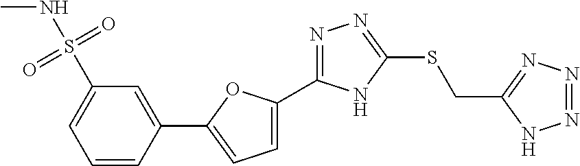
C1(S(NC)(=O)=O)=CC=CC(C2=CC=C(C3=NN=C(SCC4=NN=NN4)N3)O2)=C1
